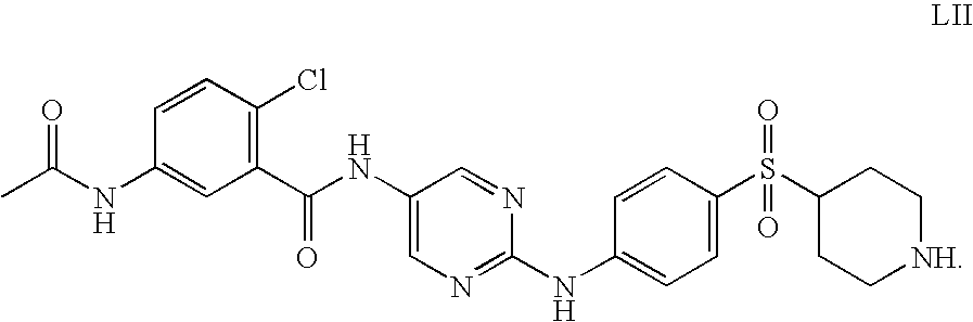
C(NC1=CC(C(NC2=CN=C(NC3=CC=C(S(C4CC[NH]CC4)(=O)=O)C=C3)N=C2)=O)=C(Cl)C=C1)(C)=O
